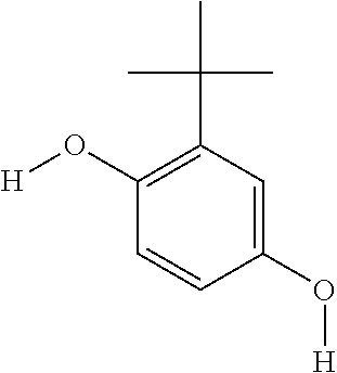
C1(O[H])=C(C(C)(C)C)C=C(O[H])C=C1
